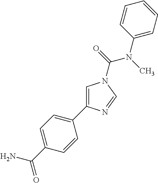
C1=C(C2=CC=C(C(=O)N)C=C2)N=CN1C(=O)N(C)C1=CC=CC=C1
